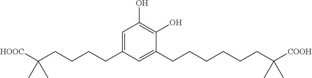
C1=C(CCCCC([HOOC])(C)C)C=C(CCCCCCC([COOH])(C)C)C(O)=C1O
